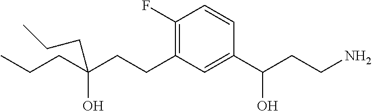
C(C(CCC1=C(F)C=CC(C(CCN)O)=C1)(O)CCC)CC
